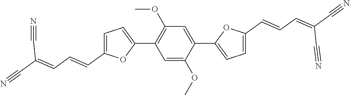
C1=C(C=CC=C(C#N)C#N)OC(C2=C(OC)C=C(C3=CC=C(C=CC=C(C#N)C#N)O3)C(OC)=C2)=C1
